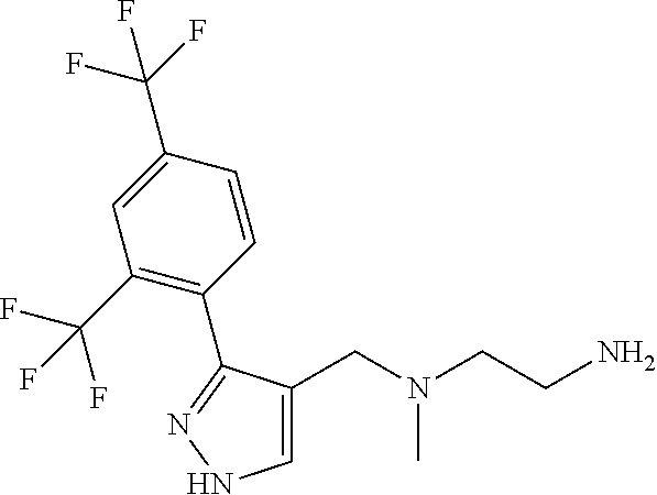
C1=C(CN(CCN)C)C(C2=C(C(F)(F)F)C=C(C(F)(F)F)C=C2)=NN1
